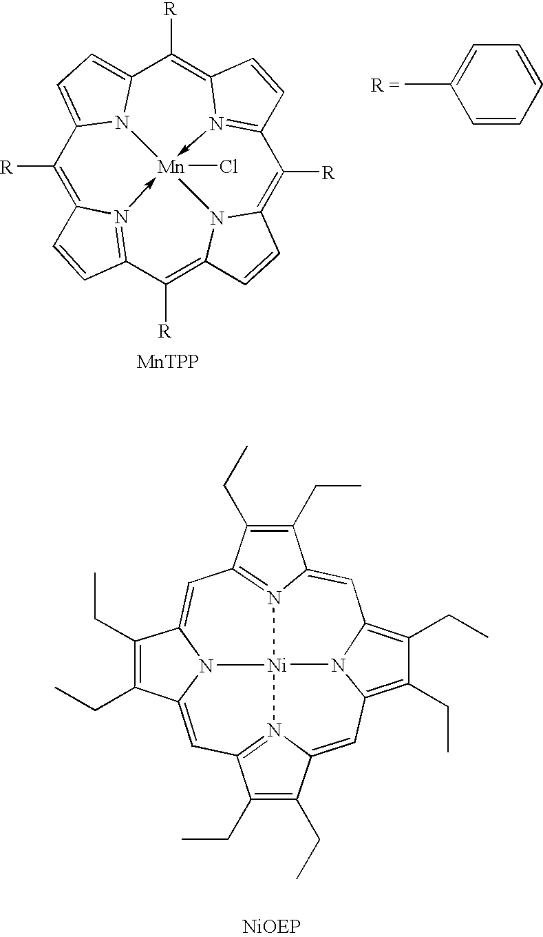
C1(C)=CC=CC=C1.C1([R])=C2N3->[Mn]45(Cl)-N6=C(C=CC6=C([R])C6=CC=C1N64)C([R])=C1N5C(=C([R])C=3C=C2)C=C1.[MnTPP].C1=C2N3=C(C=C4N5C(=CC6=N7C(=CC8=C(CC)C(CC)=C1N8[Ni]753)C(CC)=C6CC)C(CC)=C4CC)C(CC)=C2CC
